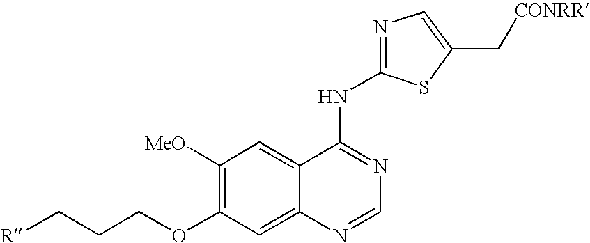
[R]CCCOC1=C([MeO])C=C2C(=C1)N=CN=C2NC1=NC=C(C[CONRR])S1
